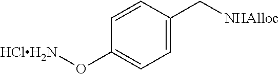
C1(O[HClH2N])=CC=C(C[NHAlloc])C=C1
